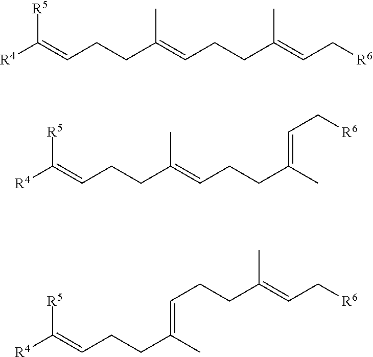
[R4]C(=CCCC(=CCCC(=CC[R6])C)C)[R5].[R4]C(=CCCC(=CCCC(C)=CC[R6])C)[R5].[R4]C(=CCCC(C)=CCCC(=CC[R6])C)[R5]
